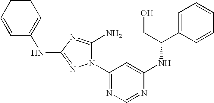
N1(C2=NC=NC(NC(C3=CC=CC=C3)CO)=C2)C(N)=NC(NC2=CC=CC=C2)=N1
